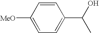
C1=CC([MeO])=CC=C1C(O)C
